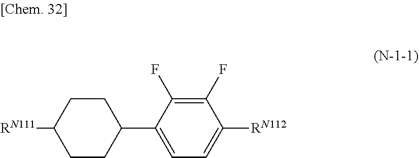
C1(F)=C(F)C(C2CCC([RN111])CC2)=CC=C1[RN112]
